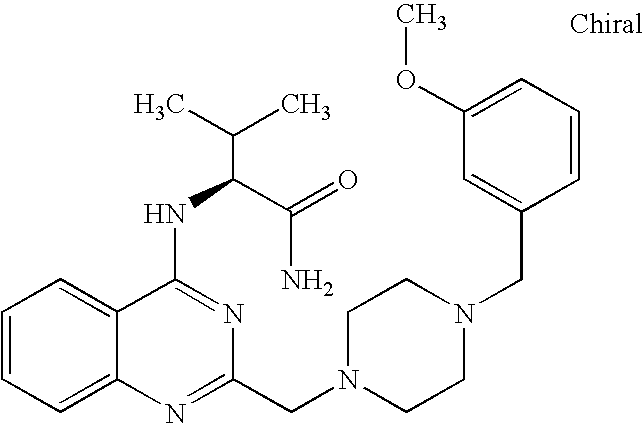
C1=CC=C2C(=C1)C(NC(C(N)=O)C(C)C)=NC(CN1CCN(CC3=CC(OC)=CC=C3)CC1)=N2
